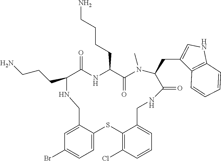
C1(Br)=CC=C2C(=C1)CNC(CCCN)C(=O)NC(CCCCN)C(=O)N(C)C(CC1=CNC3=C1C=CC=C3)C(=O)NCC1=CC=CC(Cl)=C1S2
